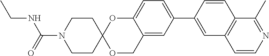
C12=CC(C3=CC4=C(C=C3)C(C)=NC=C4)=CC=C1OC1(OC2)CCN(C(=O)NCC)CC1
